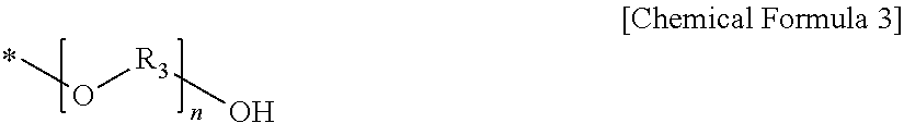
CO[R3]O
